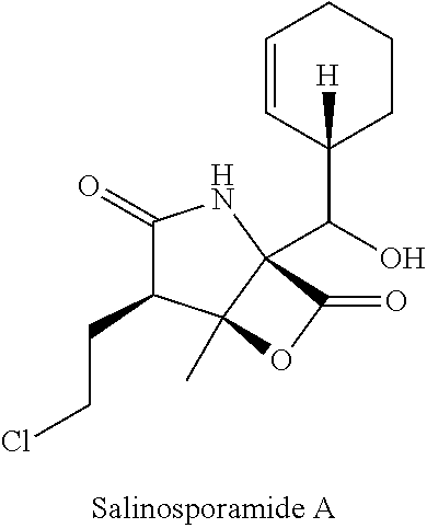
C1(=O)C(CCCl)C2(C)C(C(O)C3([H])CCCC=C3)(N1)C(=O)O2
